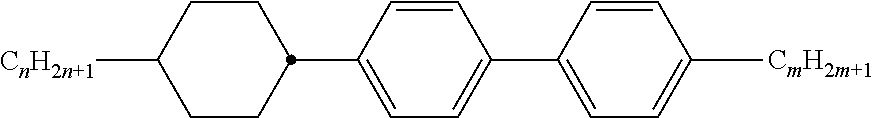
C1(C2=CC=C(C3CCC([CnH2n+1])CC3)C=C2)=CC=C([CmH2m+1])C=C1
